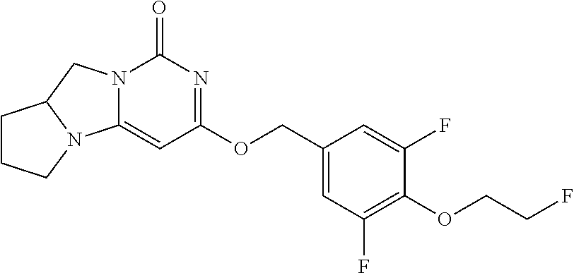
N12C(=CC(OCC3=CC(F)=C(OCCF)C(F)=C3)=NC1=O)N1C(C2)CCC1
